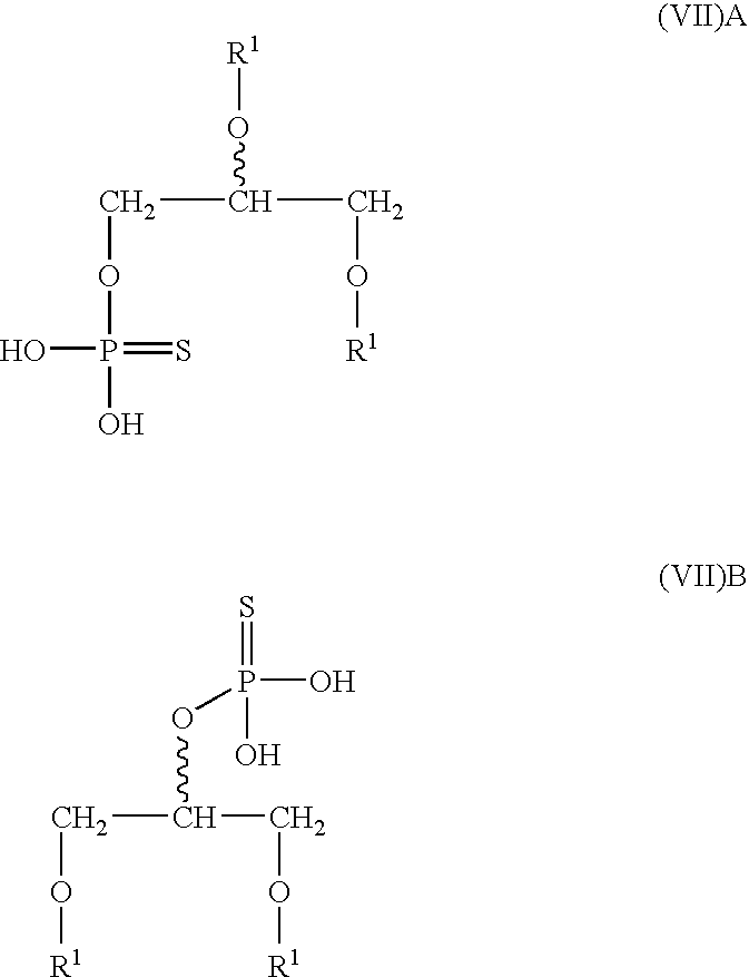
C(C(CO[R1])O[R1])OP(O)(O)=S.C(C(CO[R1])OP(O)(=S)O)O[R1]
